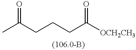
O=C(C)CCCC([OCH2CH3])=O
